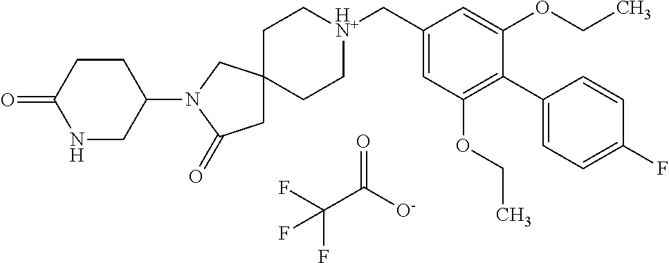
FC(C([O-])=O)(F)F.C1C[HN+](CC2=CC(OCC)=C(C3=CC=C(F)C=C3)C(OCC)=C2)CCC12CC(=O)N(C1CCC(=O)NC1)C2
